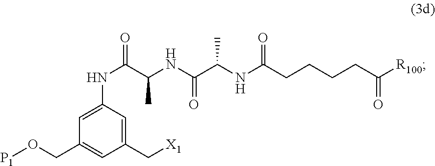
C1(C[X1])=CC(NC(C(NC(C(NC(CCCCC([R100])=O)=O)C)=O)C)=O)=CC(CO[P1])=C1
